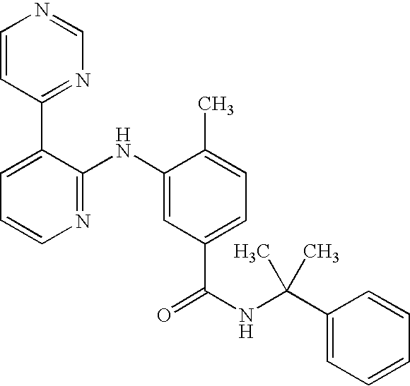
C1=CC(C2=CC=CN=C2NC2=CC(C(NC(C3=CC=CC=C3)(C)C)=O)=CC=C2C)=NC=N1
